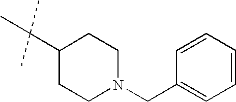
C1=CC=CC=C1CN1CCC(C(C)(C)C)CC1
